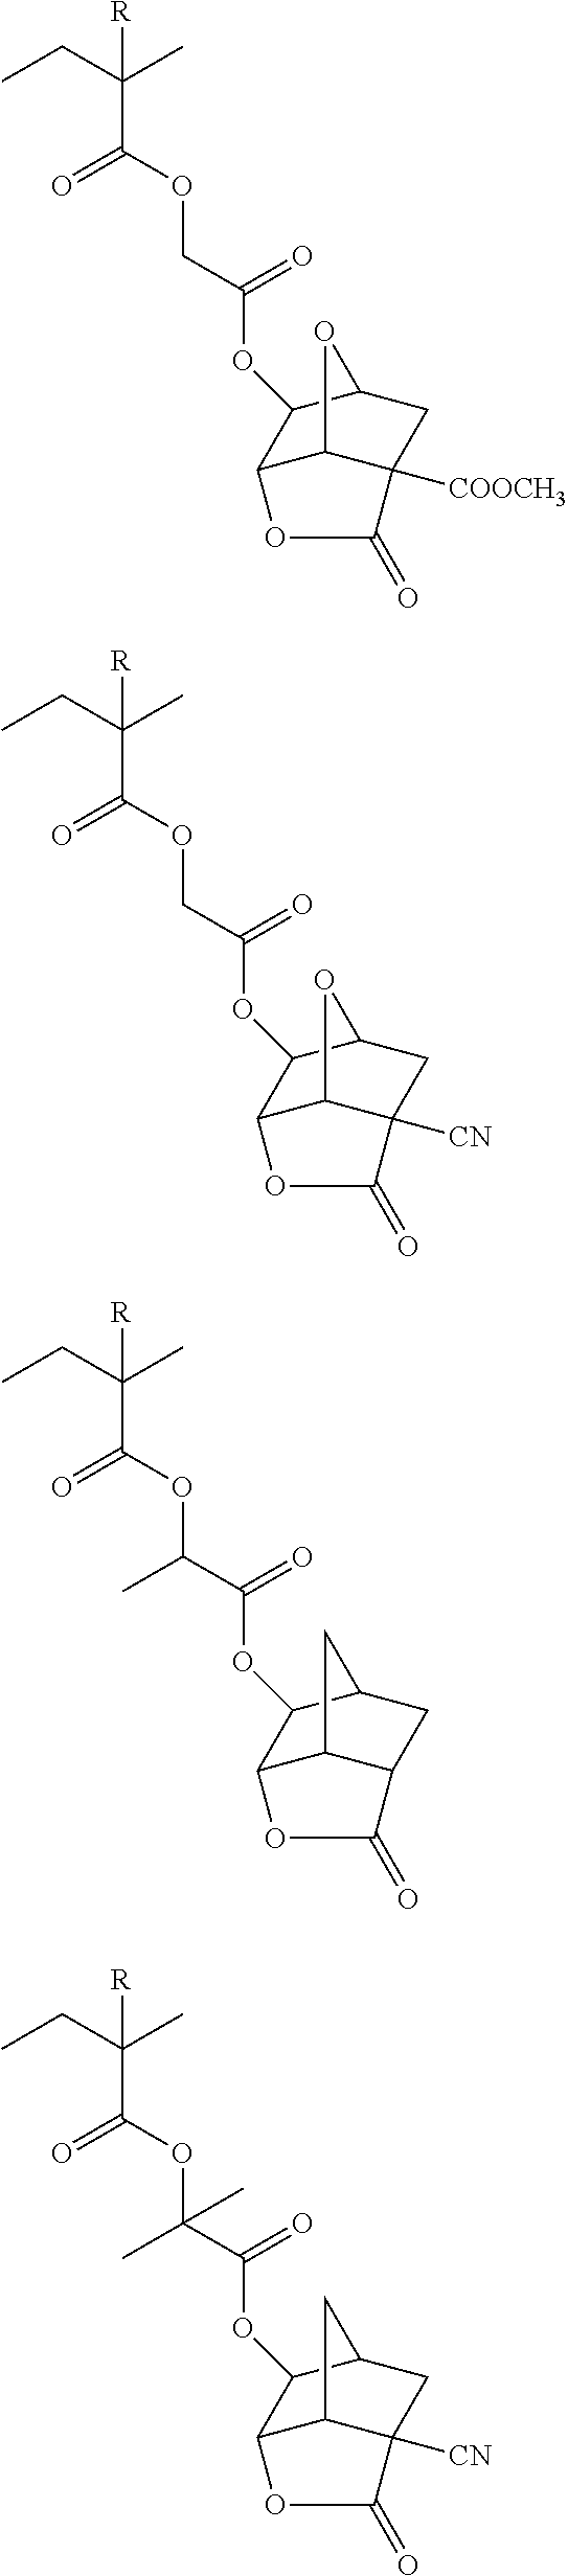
CCC(C)([R])C(=O)OCC(=O)OC1C2C3C([COOCH3])(CC1O3)C(=O)O2.CCC(C)([R])C(=O)OCC(=O)OC1C2C3C([CN])(CC1O3)C(=O)O2.CCC(C)([R])C(=O)OC(C(=O)OC1C2C3C(CC1C3)C(=O)O2)C.CCC(C)([R])C(=O)OC(C(=O)OC1C2C3C([CN])(CC1C3)C(=O)O2)(C)C
